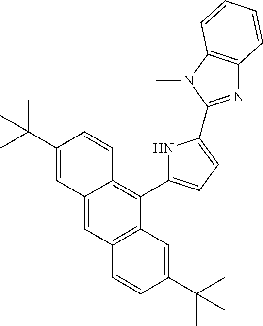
C12=CC3=C(C(C4=CC=C(C5=NC6=C(N5C)C=CC=C6)N4)=C1C=CC(C(C)(C)C)=C2)C=C(C(C)(C)C)C=C3
